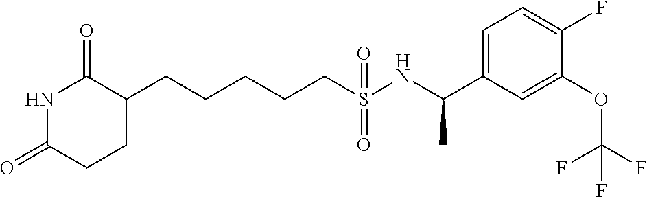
N1C(=O)CCC(CCCCCS(NC(C2=CC=C(F)C(OC(F)(F)F)=C2)C)(=O)=O)C1=O
